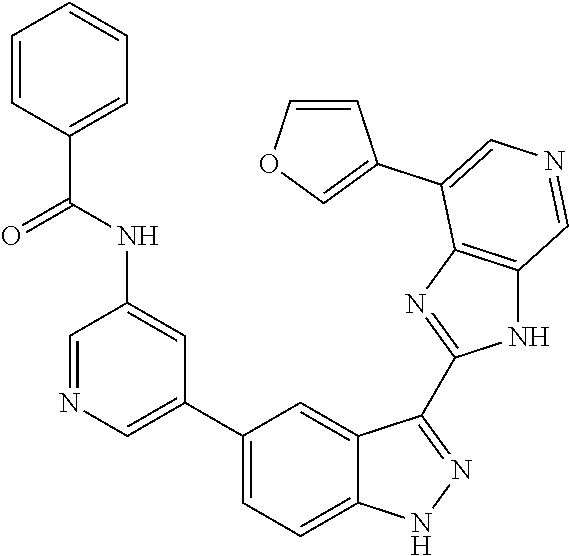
C1(C2=CN=CC(NC(C3=CC=CC=C3)=O)=C2)=CC=C2C(=C1)C(C1=NC3=C(N1)C=NC=C3C1=COC=C1)=NN2
